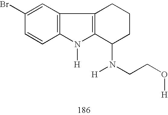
C1(Br)=CC2=C(C=C1)N([H])C1=C2CCCC1N([H])CCO[H]
